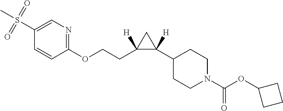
S(C1=CN=C(OCCC2([H])C([H])(C3CCN(C(OC4CCC4)=O)CC3)C2)C=C1)(C)(=O)=O
